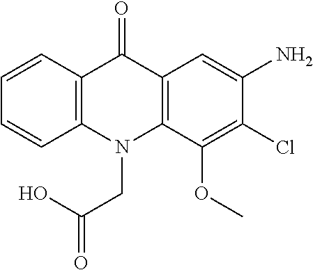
C12=C(N(CC(O)=O)C3=C(C1=O)C=C(N)C(Cl)=C3OC)C=CC=C2
